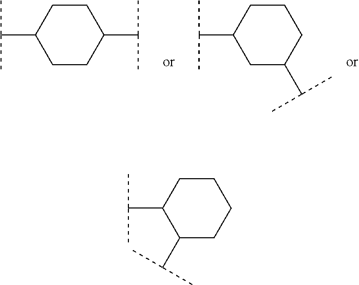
C1(C(C)C)CCC(C(C)C)CC1.C1(C(C)C)CC(C(C)C)CCC1.C1(C(C)C)C(C(C)C)CCCC1
